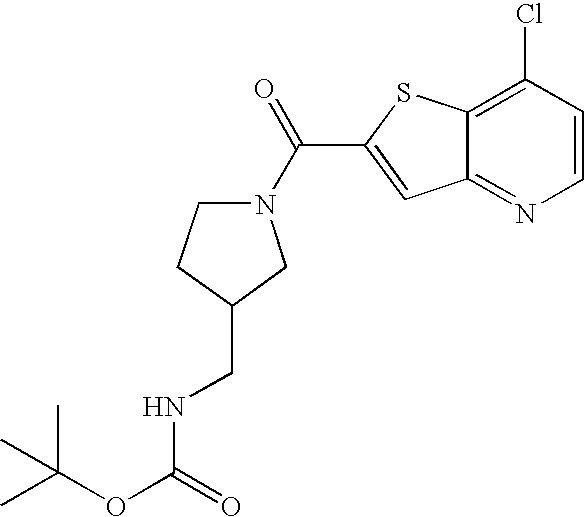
CC(OC(=O)NCC1CN(C(C2=CC3=NC=CC(Cl)=C3S2)=O)CC1)(C)C
